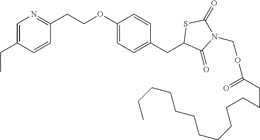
C1=C(CC)C=CC(CCOC2=CC=C(CC3C(=O)N(COC(=O)CCCCCCCCCCCCC)C(=O)S3)C=C2)=N1
